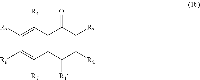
C1([R5])=C([R4])C2=C(C([R7])=C1[R6])C([R1])C([R2])=C([R3])C2=O
